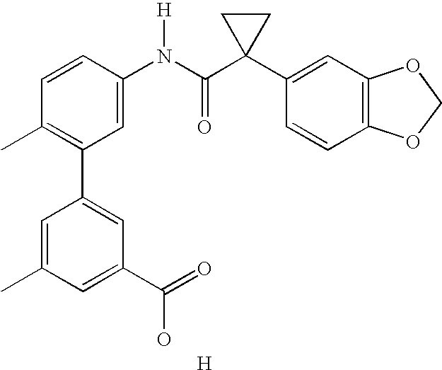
C1=CC(N(C(C2(C3=CC4=C(C=C3)OCO4)CC2)=O)[H])=CC(C2=CC(C(=O)O)=CC(C)=C2)=C1C.[H]
